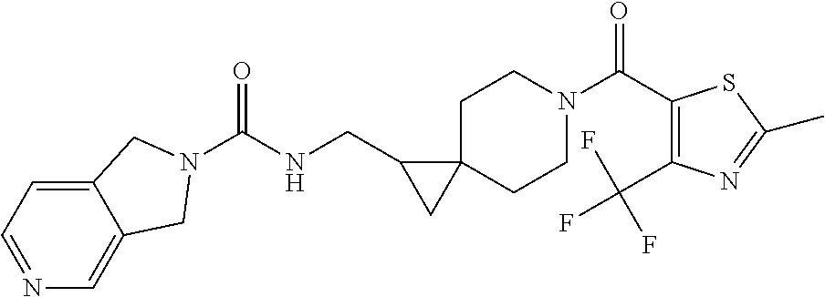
C12=CC=NC=C1CN(C(NCC1CC13CCN(C(C1=C(C(F)(F)F)N=C(C)S1)=O)CC3)=O)C2
